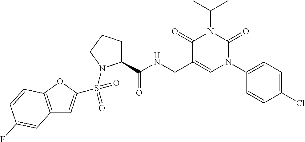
C12=C(OC(S(=O)(=O)N3C(C(NCC4=CN(C5=CC=C(Cl)C=C5)C(=O)N(C(C)C)C4=O)=O)CCC3)=C1)C=CC(F)=C2
